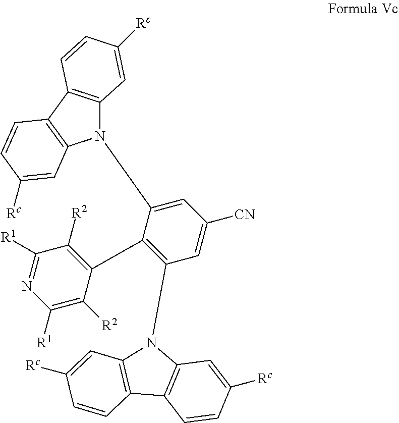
N1(C2=CC([CN])=CC(N3C4=C(C=CC([Rc])=C4)C4=C3C=C([Rc])C=C4)=C2C2=C([R2])C([R1])=NC([R1])=C2[R2])C2=C(C3=C1C=C([Rc])C=C3)C=CC([Rc])=C2
